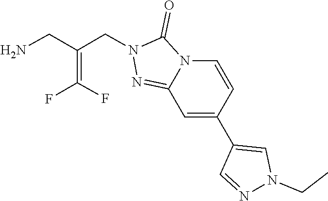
C12=NN(CC(=C(F)F)CN)C(=O)N1C=CC(C1=CN(CC)N=C1)=C2
